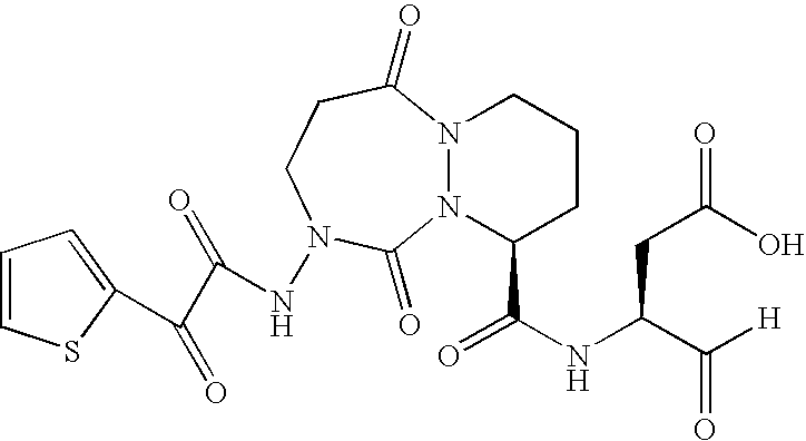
N12N(C(C(NC(C([H])=O)CC(=O)O)=O)CCC1)C(=O)N(NC(C(C1=CC=CS1)=O)=O)CCC2=O
